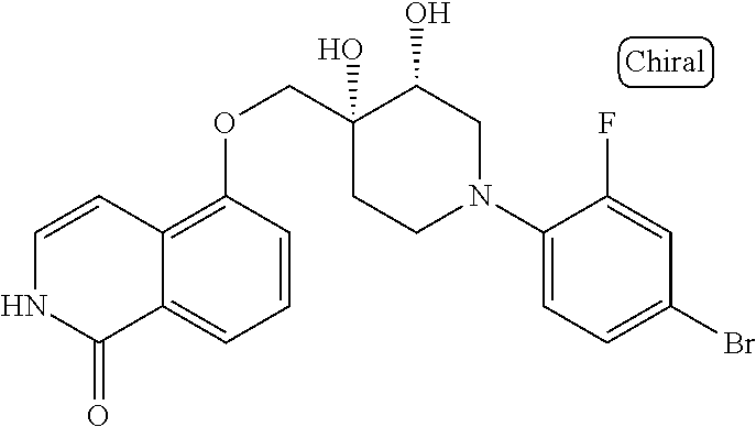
C1(N2CC(O)C(O)(COC3=C4C(=CC=C3)C(=O)NC=C4)CC2)=CC=C(Br)C=C1F
